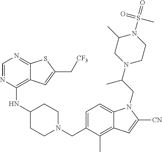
C1=NC(NC2CCN(CC3=CC=C4C(=C3C)C=C([CN])N4CC(N3CCN(S(=O)(=O)C)C(C)C3)C)CC2)=C2C(=N1)SC(C[CF3])=C2
